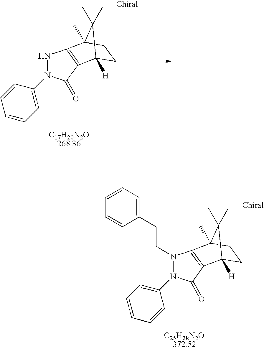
N1N(C2=CC=CC=C2)C(=O)C2=C1C1(C)CCC2([H])C1(C)C.C(N1N(C2=CC=CC=C2)C(=O)C2=C1C1(C)CCC2([H])C1(C)C)CC1=CC=CC=C1
